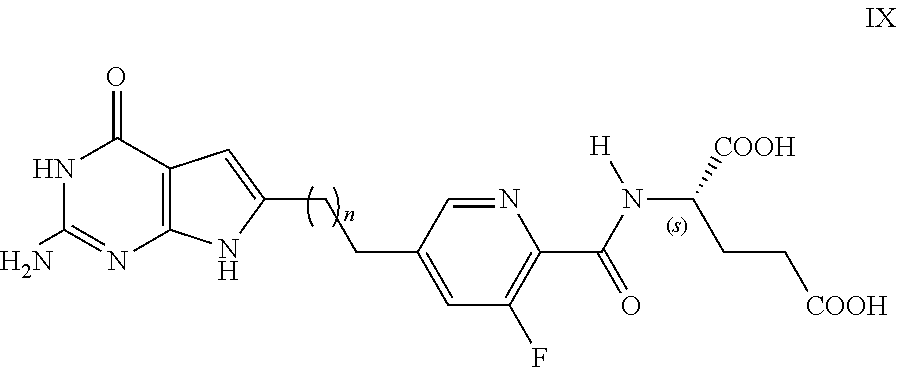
N1C(N)=NC2=C(C1=O)C=C(CCC1=CC(F)=C(C(N([H])C(CC[COOH])[COOH])=O)N=C1)N2
